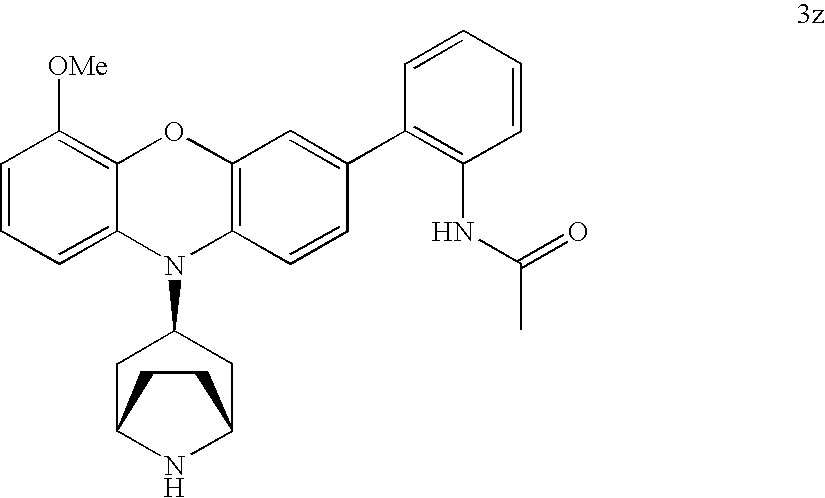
C1=CC=C2C(=C1[OMe])OC1=C(N2C2CC3NC(C2)CC3)C=CC(C2=C(NC(C)=O)C=CC=C2)=C1
